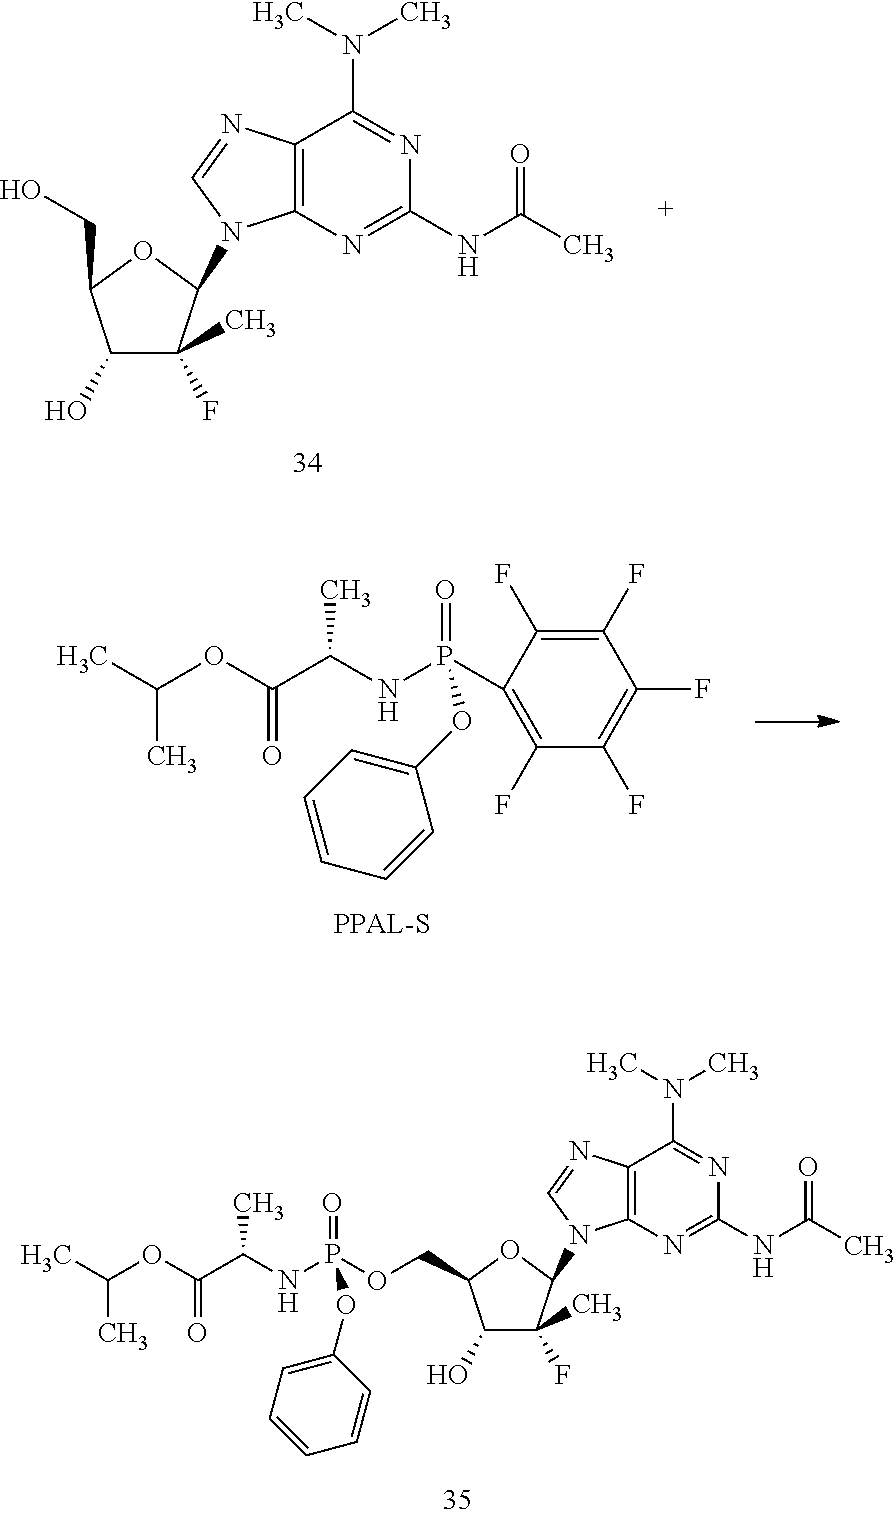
CC(OC(C(NP(C1=C(F)C(F)=C(F)C(F)=C1F)(=O)OC1=CC=CC=C1)C)=O)C.CC(OC(C(NP(OCC1C(O)C(C)(F)C(N2C3=C(N=C2)C(N(C)C)=NC(NC(=O)C)=N3)O1)(=O)OC1=CC=CC=C1)C)=O)C.C1(O)C(C)(F)C(N2C3=C(N=C2)C(N(C)C)=NC(NC(=O)C)=N3)OC1CO
